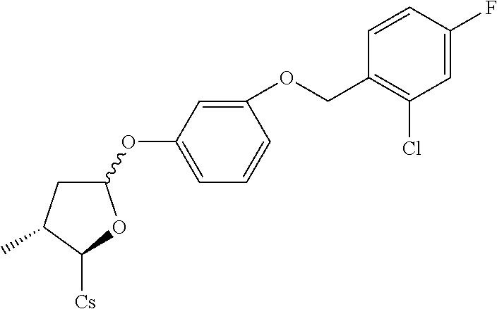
C1(OC2=CC=CC(OCC3=C(Cl)C=C(F)C=C3)=C2)CC(C)C([Cs])O1
